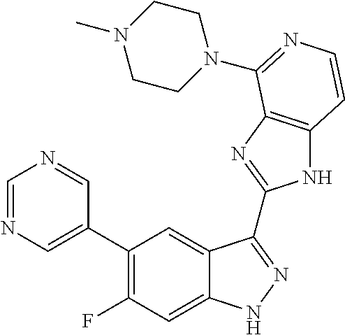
C1=C(C2=C(F)C=C3C(=C2)C(C2=NC4=C(N2)C=CN=C4N2CCN(C)CC2)=NN3)C=NC=N1
